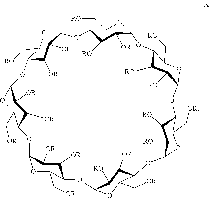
C12C([RO])C([OR])C(OC1C[RO])OC1C([RO])C([RO])C(OC1C[RO])OC1C([RO])C([RO])C(OC1C[OR])OC1C([OR])C([RO])C(OC1C[OR])OC1C([OR])C([OR])C(OC1C[OR])OC1C([OR])C([OR])C(OC1C[OR])OC1C([OR])C([OR])C(OC1C[RO])O2
